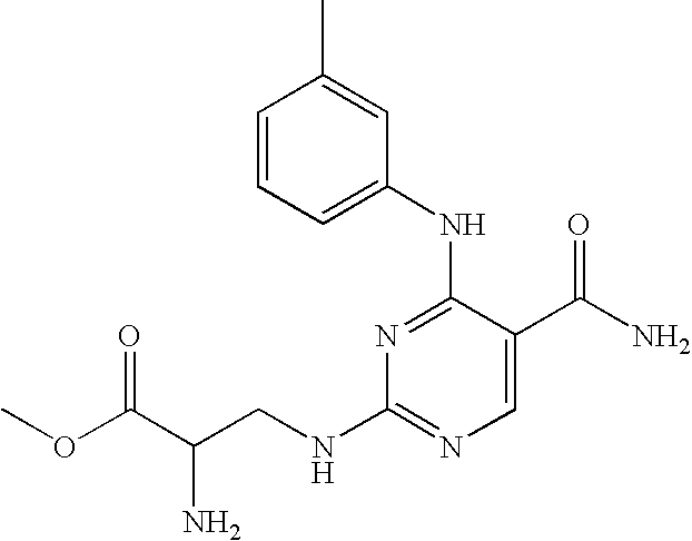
C1(NC2=NC(NCC(C(OC)=O)N)=NC=C2C(N)=O)=CC=CC(C)=C1
